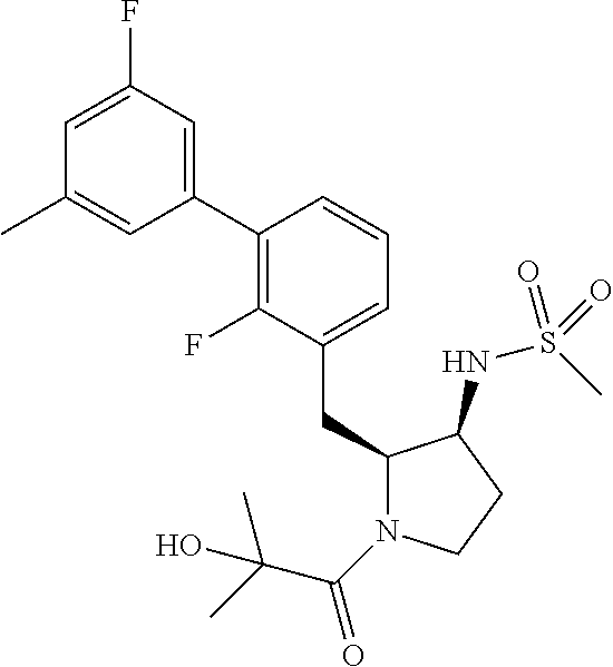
C1(CC2N(C(=O)C(C)(C)O)CCC2NS(C)(=O)=O)=CC=CC(C2=CC(F)=CC(C)=C2)=C1F
